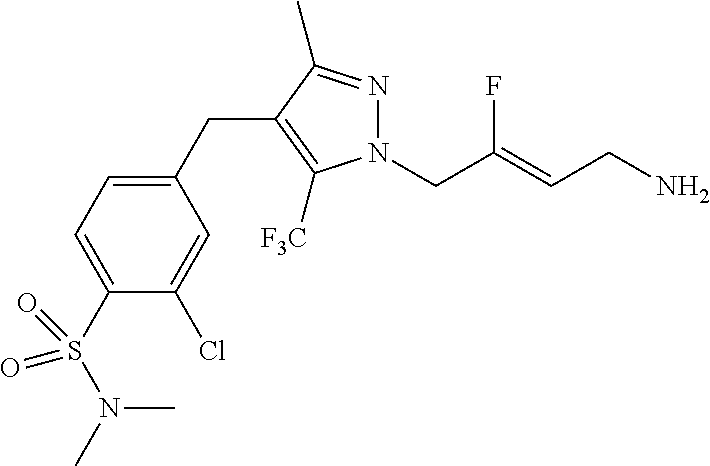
N1(CC(=CCN)F)N=C(C)C(CC2=CC=C(S(=O)(N(C)C)=O)C(Cl)=C2)=C1[F3C]
